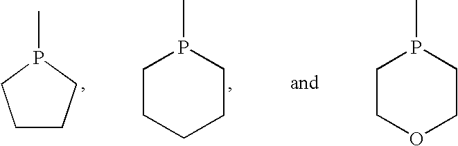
C1CCP(C)C1.C1CCCCP1C.C1COCCP1C
